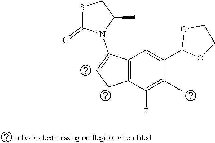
C1C(C)N(C2=CCC3=C2C=C(C2OCCO2)C(C)=C3F)C(=O)S1
